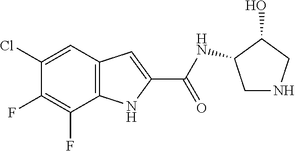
C1(Cl)=CC2=C(C(F)=C1F)NC(C(NC1C(O)CNC1)=O)=C2
